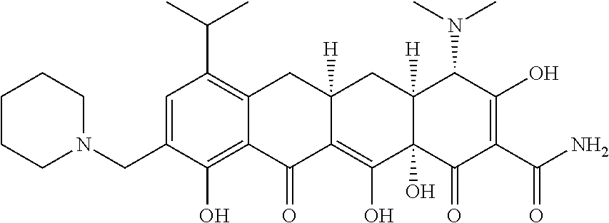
C1=C(CN2CCCCC2)C(O)=C2C(=C1C(C)C)CC1([H])C(=C(O)C3(O)C([H])(C1)C(N(C)C)C(O)=C(C(N)=O)C3=O)C2=O
